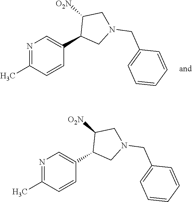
N1=C(C)C=CC(C2CN(CC3=CC=CC=C3)CC2[O2N])=C1.N1=C(C)C=CC(C2CN(CC3=CC=CC=C3)CC2[O2N])=C1
